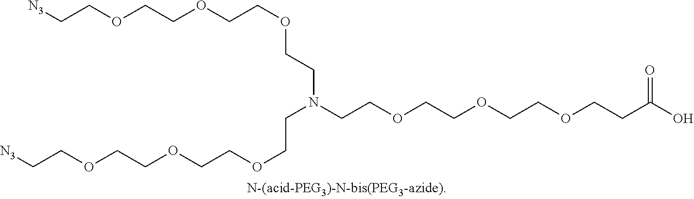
C(COCC[N3])OCCOCCN(CCOCCOCCOCCC(=O)O)CCOCCOCCOCC[N3]
